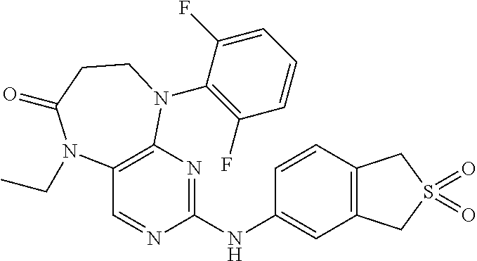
C1(NC2=NC3=C(C=N2)N(CC)C(=O)CCN3C2=C(F)C=CC=C2F)=CC2=C(C=C1)CS(=O)(=O)C2
